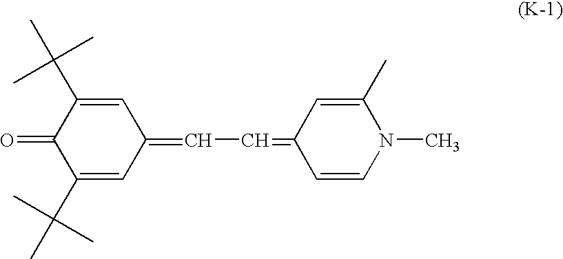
C1(C(C)(C)C)=CC(=CC=C2C=CN(C)C(C)=C2)C=C(C(C)(C)C)C1=O
